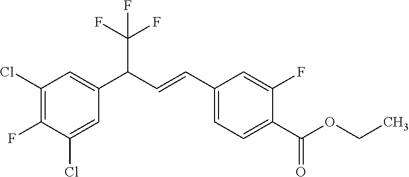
C1(Cl)=C(F)C(Cl)=CC(C(C=CC2=CC=C(C(OCC)=O)C(F)=C2)C(F)(F)F)=C1
